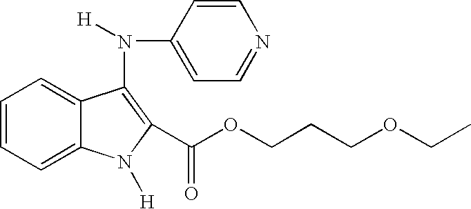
C1=CC=C2C(=C1)N([H])C(C(OCCCOCC)=O)=C2N(C1=CC=NC=C1)[H]
